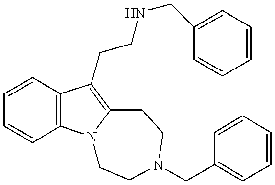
C1=CC2=C(C=C1)C(CCNCC1=CC=CC=C1)=C1N2CCN(CC2=CC=CC=C2)CC1
